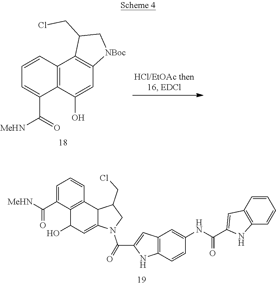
C1=C(C(=O)[MeHN])C2=C(C=C1)C1=C(C=C2O)[NBoc]CC1CCl.C1=C(C(=O)[MeHN])C2=C(C=C1)C1C(=CC2O)N(C(=O)C2=CC3=C(N2)C=CC(NC(=O)C2=CC4=C(C=CC=C4)N2)=C3)CC1CCl
